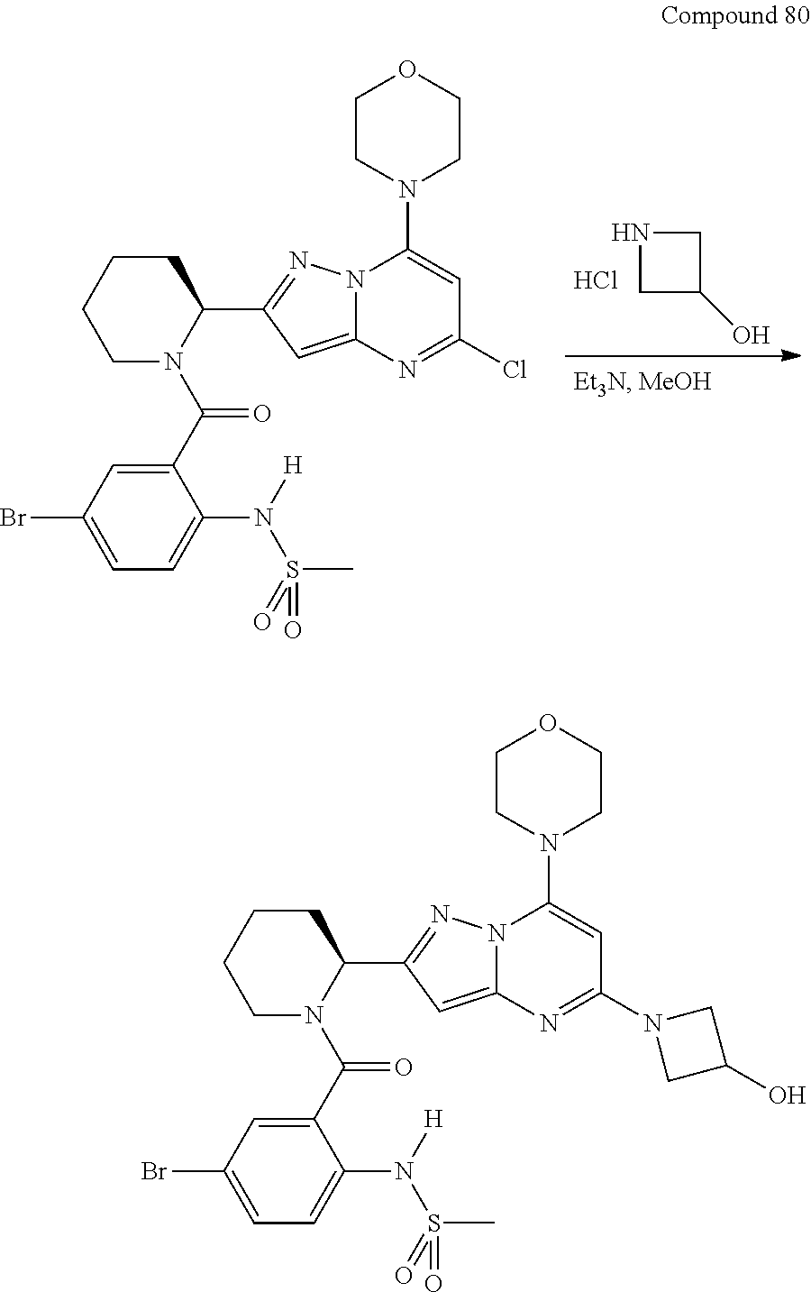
N1(C(C2=CC(Br)=CC=C2N(S(=O)(C)=O)[H])=O)C(C2=NN3C(=C2)N=C(N2CC(O)C2)C=C3N2CCOCC2)CCCC1.C1C(O)CN1.Cl.N1(C(C2=CC(Br)=CC=C2N(S(=O)(C)=O)[H])=O)C(C2=NN3C(=C2)N=C(Cl)C=C3N2CCOCC2)CCCC1
